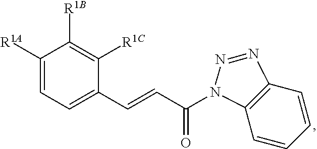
C1=CC=CC2=C1N(C(C=CC1=CC=C([R1A])C([R1B])=C1[R1C])=O)N=N2
